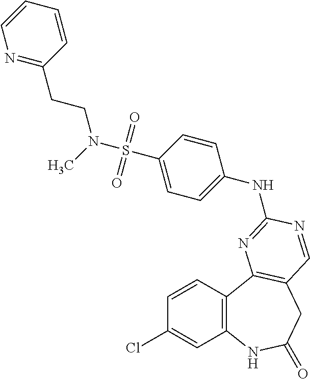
C1(Cl)=CC2=C(C=C1)C1=C(CC(=O)N2)C=NC(NC2=CC=C(S(N(CCC3=NC=CC=C3)C)(=O)=O)C=C2)=N1
